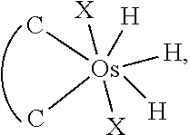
C[Os](C)([X])([X])([H])([H])[H]
